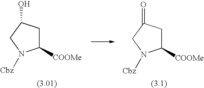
C1C([COOMe])N([Cbz])CC1O.C1C([COOMe])N([Cbz])CC1=O
